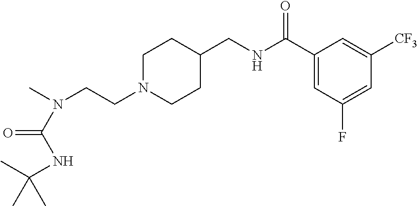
C(CN1CCC(CNC(C2=CC(F)=CC([CF3])=C2)=O)CC1)N(C)C(NC(C)(C)C)=O
